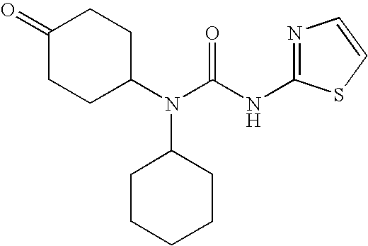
C1(=O)CCC(N(C(NC2=NC=CS2)=O)C2CCCCC2)CC1
